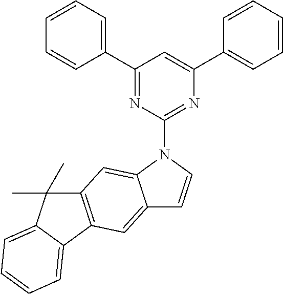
C1(C2=CC=CC=C2)=NC(N2C=CC3=CC4=C(C=C32)C(C)(C)C2=CC=CC=C42)=NC(C2=CC=CC=C2)=C1
